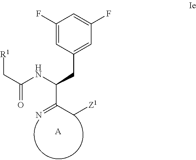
C(=N)(C[Z1])C(NC(C[R1])=O)CC1=CC(F)=CC(F)=C1.[A]
